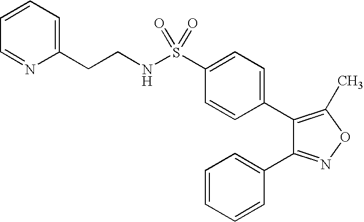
C1(C2=CC=C(S(NCCC3=CC=CC=N3)(=O)=O)C=C2)=C(C)ON=C1C1=CC=CC=C1
